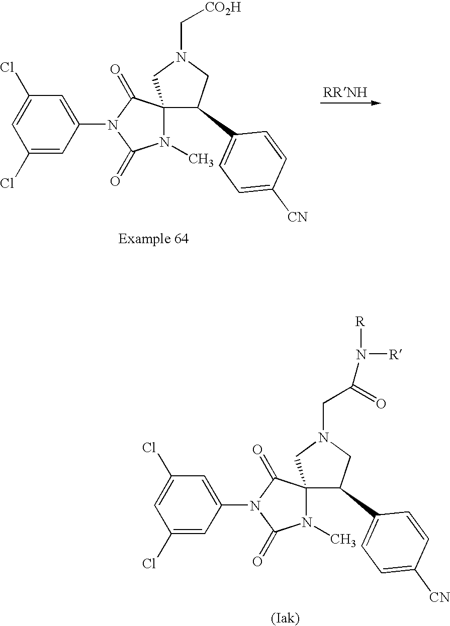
C1(Cl)=CC(N2C(=O)N(C)C3(C2=O)C(C2=CC=C([CN])C=C2)CN(C[CO2H])C3)=CC(Cl)=C1.C1(Cl)=CC(N2C(=O)N(C)C3(C2=O)C(C2=CC=C([CN])C=C2)CN(CC(N([R])[R])=O)C3)=CC(Cl)=C1
